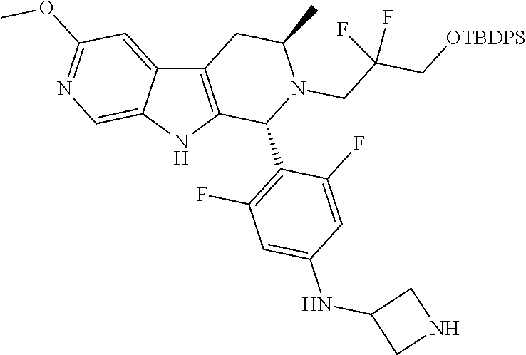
C12=C(NC3=CN=C(OC)C=C13)C(C1=C(F)C=C(NC3CNC3)C=C1F)N(CC(C[OTBDPS])(F)F)C(C)C2
